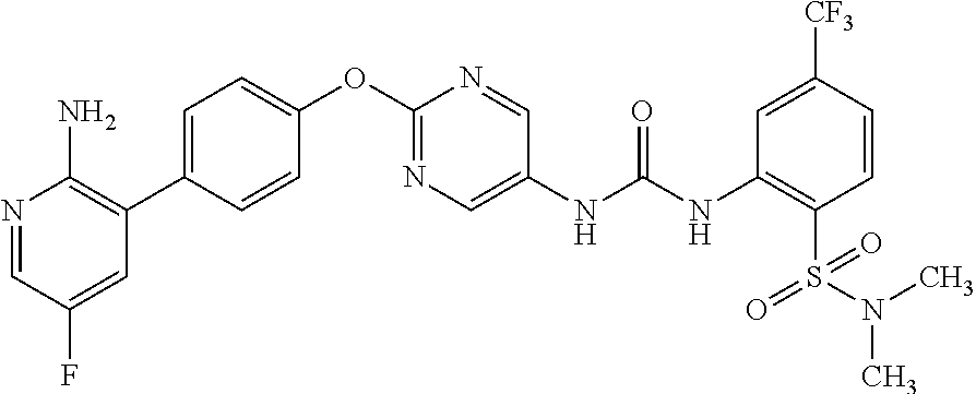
N1=CC(F)=CC(C2=CC=C(OC3=NC=C(NC(NC4=C(S(=O)(=O)N(C)C)C=CC([CF3])=C4)=O)C=N3)C=C2)=C1N
